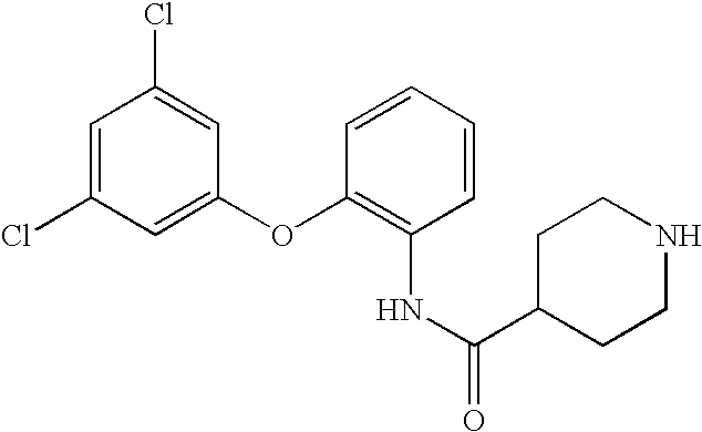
N(C1=C(OC2=CC(Cl)=CC(Cl)=C2)C=CC=C1)C(=O)C1CCNCC1
